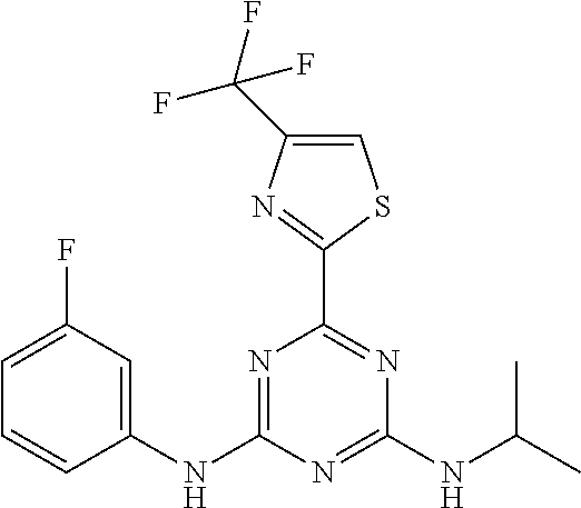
C1(C2=NC(C(F)(F)F)=CS2)=NC(NC(C)C)=NC(NC2=CC(F)=CC=C2)=N1
